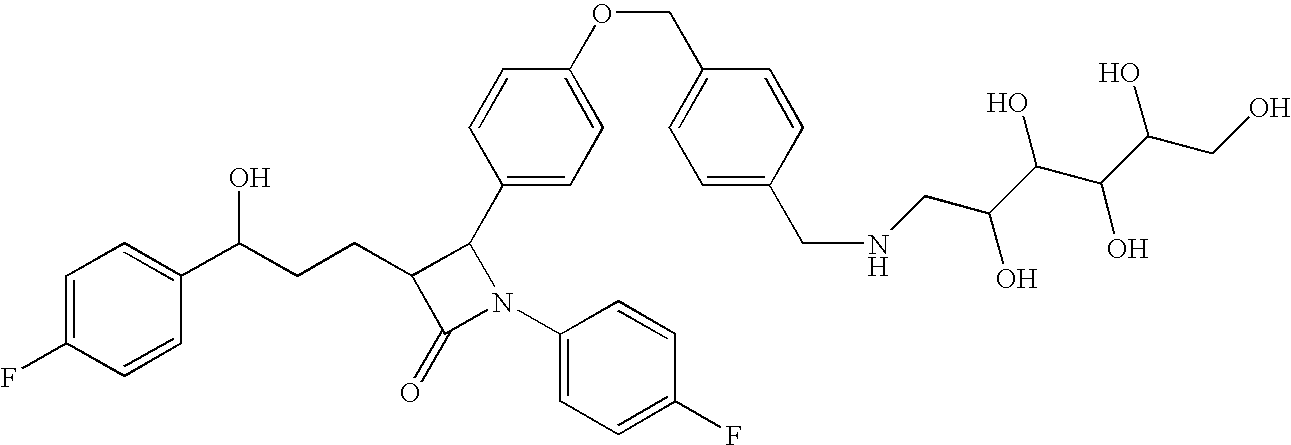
C1=C(F)C=CC(C(CCC2C(=O)N(C3=CC=C(F)C=C3)C2C2=CC=C(OCC3=CC=C(CNCC(O)C(C(O)C(O)CO)O)C=C3)C=C2)O)=C1
